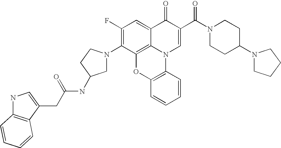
C1(F)=C(N2CC(NC(=O)CC3=CNC4=C3C=CC=C4)CC2)C2=C3C(=C1)C(=O)C(C(N1CCC(N4CCCC4)CC1)=O)=CN3C1=C(O2)C=CC=C1
